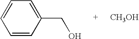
C1=CC(CO)=CC=C1.[CH3OH]
